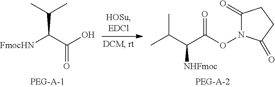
[FmocHN]C(C(O)=O)C(C)C.CC(C(C(ON1C(=O)CCC1=O)=O)[NHFmoc])C
